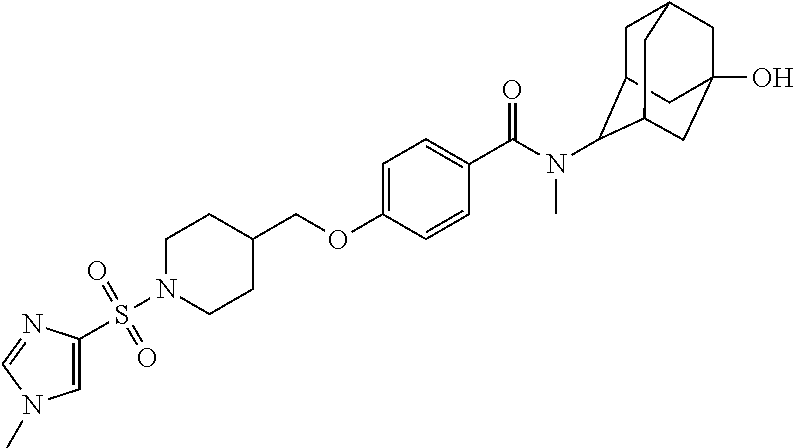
C1N(S(=O)(=O)C2=CN(C)C=N2)CCC(COC2=CC=C(C(N(C)C3C4CC5CC(O)(CC3C5)C4)=O)C=C2)C1
